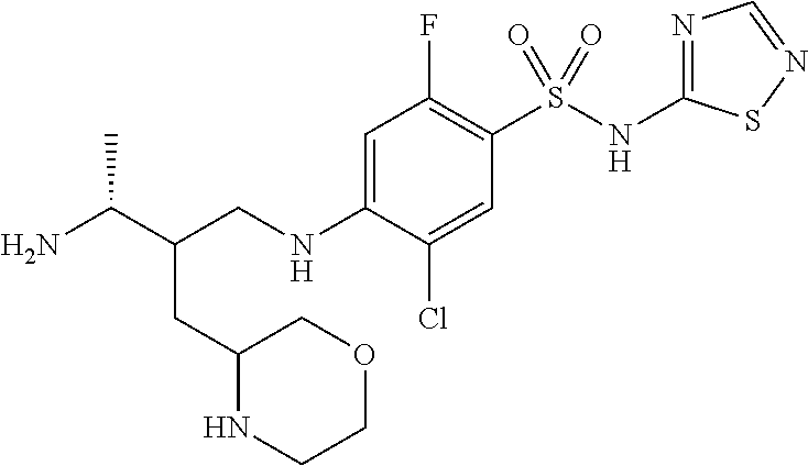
C(CNC1=CC(F)=C(S(NC2=NC=NS2)(=O)=O)C=C1Cl)(C(N)C)CC1NCCOC1
